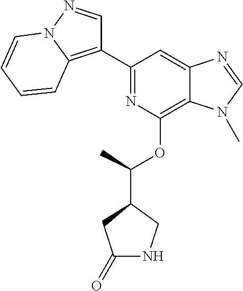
C1(C2=NC(OC(C3CC(=O)NC3)C)=C3C(=C2)N=CN3C)=C2N(N=C1)C=CC=C2
